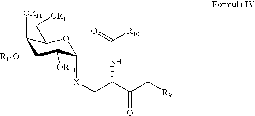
C1([OR11])C([R11O])C([OR11])C([X]CC(C(C[R9])=O)NC([R10])=O)OC1C[OR11]
